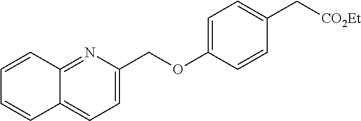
N1=C2C(=CC=C1COC1=CC=C(C[CO2Et])C=C1)C=CC=C2
